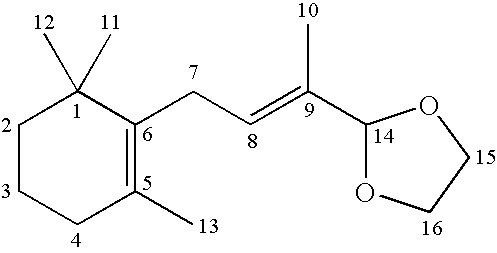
C1CCC(C)=C(CC=C(C2OCCO2)C)C1(C)C
